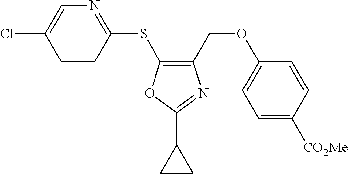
C1(SC2=C(COC3=CC=C([CO2Me])C=C3)N=C(C3CC3)O2)=NC=C(Cl)C=C1
